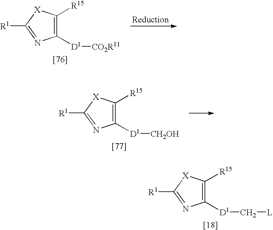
[R1]C1=NC([D1][CO2R11])=C([R15])[X]1.[R1]C1=NC([D1][CH2OH])=C([R15])[X]1.[R1]C1=NC([D1]C[L])=C([R15])[X]1
